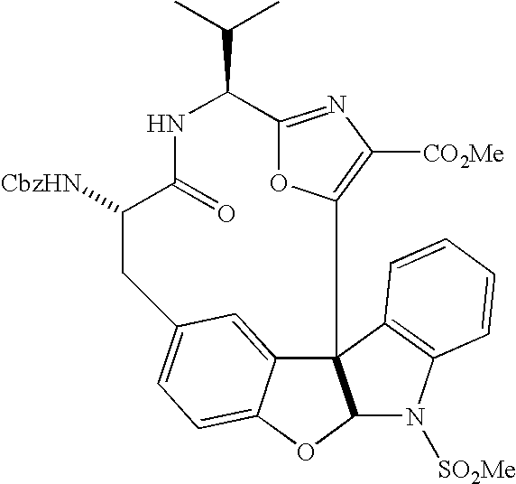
C12=NC([CO2Me])=C(O1)C13C4=CC(=CC=C4OC1N([SO2Me])C1=C3C=CC=C1)CC([CbzHN])C(=O)NC2C(C)C
